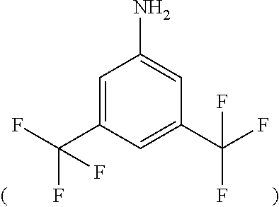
C1=C(C(F)(F)F)C=C(C(F)(F)F)C=C1N
